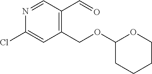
N1=CC(C=O)=C(COC2CCCCO2)C=C1Cl
